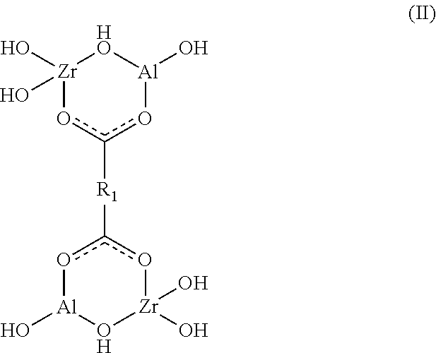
[Zr]1(O)(O)oc([R1]c2o[Al](O)O[Zr](O)(O)o2)o[Al](O)[HO]1
